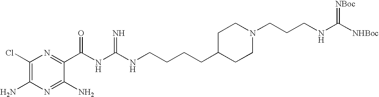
C1(Cl)=C(N)N=C(N)C(C(NC(NCCCCC2CCN(CCCNC([NHBoc])=[NBoc])CC2)=N)=O)=N1
